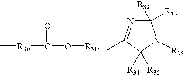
C[R30]C(=O)O[R31].C1([R32])([R33])N=C(C)C([R34])([R35])N1[R36]
